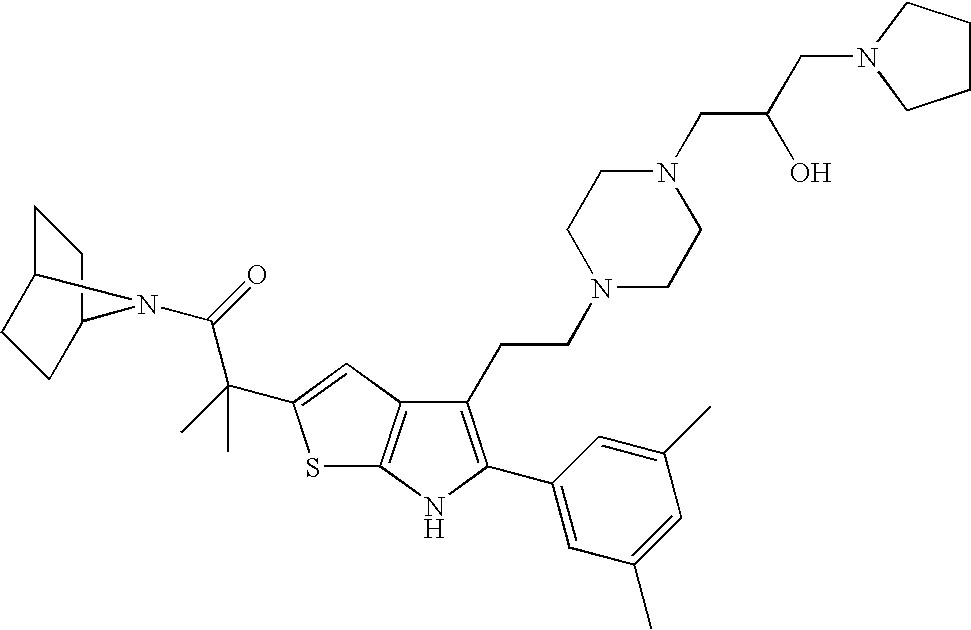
C1C2CCC(C1)N2C(=O)C(C)(C)C1=CC2=C(S1)NC(C1=CC(C)=CC(C)=C1)=C2CCN1CCN(CC(CN2CCCC2)O)CC1
